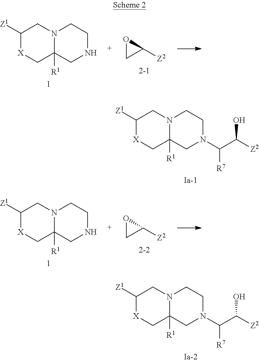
C1([Z1])[X]CC2([R1])N(C1)CCNC2.O1CC1[Z2].C1([Z1])[X]CC2([R1])N(C1)CCN(C(C([Z2])O)[R7])C2.C1([Z1])[X]CC2([R1])N(C1)CCNC2.O1CC1[Z2].C1([Z1])[X]CC2([R1])N(C1)CCN(C(C([Z2])O)[R7])C2
